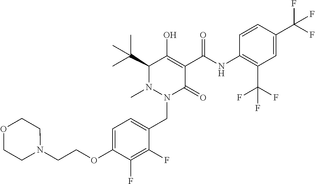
C1=C(OCCN2CCOCC2)C(F)=C(F)C(CN2C(=O)C(C(=O)NC3=C(C(F)(F)F)C=C(C(F)(F)F)C=C3)=C(O)C(C(C)(C)C)N2C)=C1
